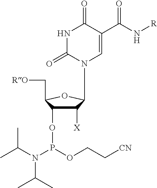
C1([X])C(OP(N(C(C)C)C(C)C)OCC[CN])C(C[RO])OC1N1C=C(C(N[R])=O)C(=O)NC1=O
